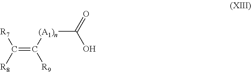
[(A1)n](C(=O)O)C(=C([R8])[R7])[R9]
